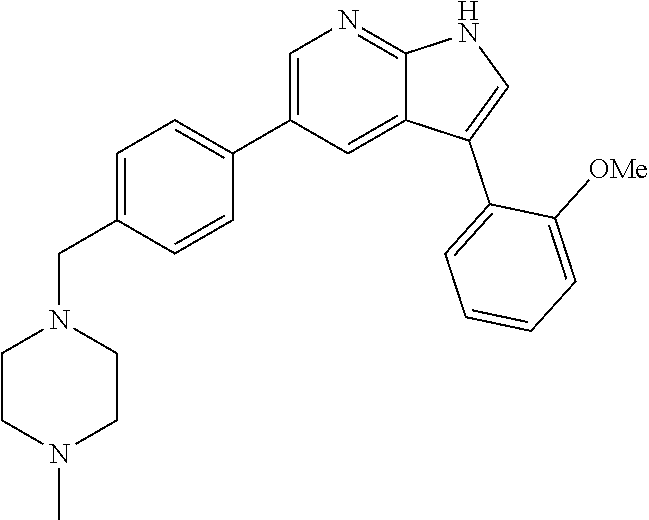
C1=C(C2=CC=C(CN3CCN(C)CC3)C=C2)C=C2C(=N1)NC=C2C1=CC=CC=C1[OMe]
